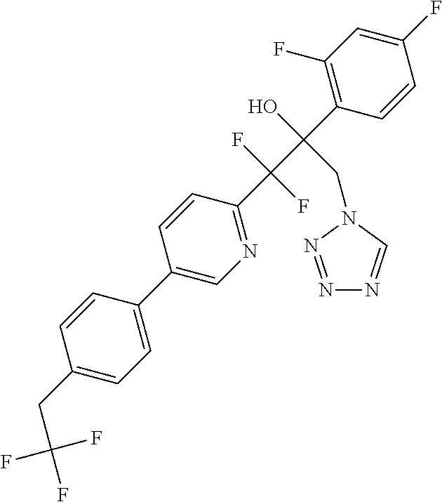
C1(F)=CC(F)=C(C(C(C2=NC=C(C3=CC=C(CC(F)(F)F)C=C3)C=C2)(F)F)(O)CN2C=NN=N2)C=C1
